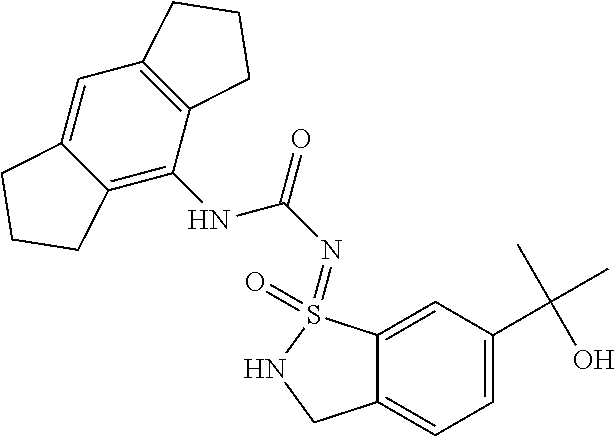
C1=C(C(C)(C)O)C=C2C(=C1)CNS2(=O)=NC(NC1=C2C(=CC3=C1CCC3)CCC2)=O
